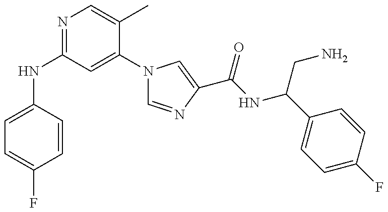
N(C1=NC=C(C)C(N2C=NC(C(=O)NC(CN)C3=CC=C(F)C=C3)=C2)=C1)C1=CC=C(F)C=C1
